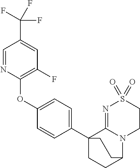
O(C1=CC=C(C23CCC(N4C2=NS(=O)(=O)CC4)CC3)C=C1)C1=C(F)C=C(C(F)(F)F)C=N1
